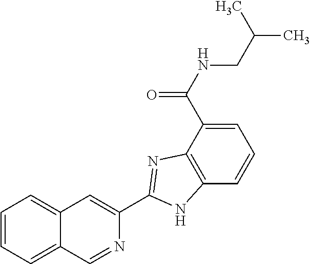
C1=C(C(NCC(C)C)=O)C2=C(C=C1)NC(C1=CC3=CC=CC=C3C=N1)=N2
